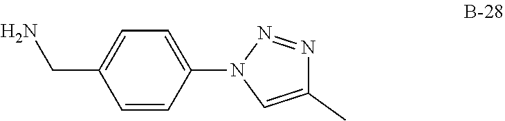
C1=C(N2C=C(C)N=N2)C=CC(CN)=C1
